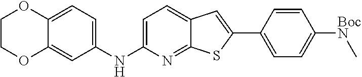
C1=C(NC2=CC=C3C(=C2)OCCO3)N=C2C(=C1)C=C(C1=CC=C([BocN]C)C=C1)S2
